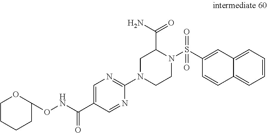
C1=CC2=CC=CC=C2C=C1S(N1CCN(C2=NC=C(C(=O)NOC3CCCCO3)C=N2)CC1C(N)=O)(=O)=O
